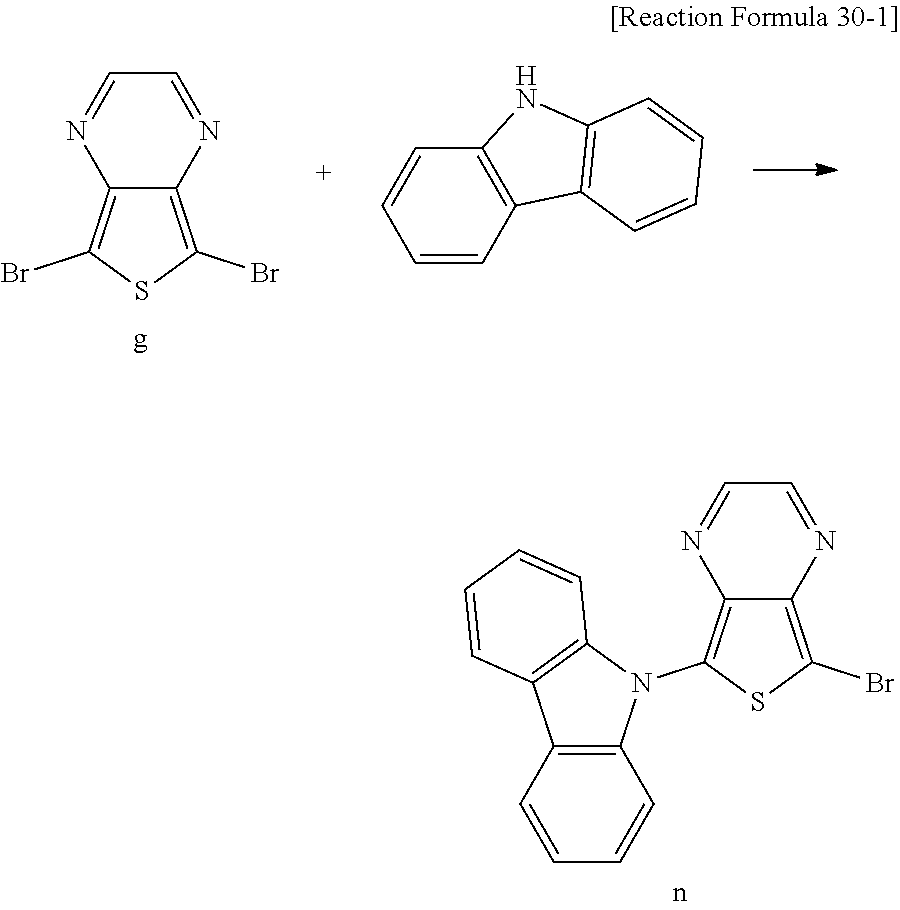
C12=C(Br)SC(Br)=C1N=CC=N2.C1=CC2=C(C=C1)NC1=C2C=CC=C1.C12=C(N3C4=C(C5=C3C=CC=C5)C=CC=C4)SC(Br)=C1N=CC=N2
